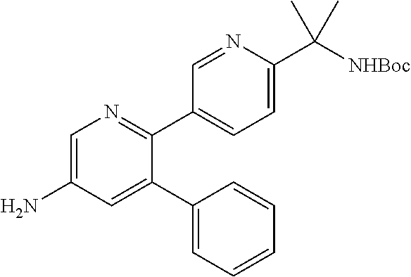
C1=C(N)C=C(C2=CC=CC=C2)C(C2=CC=C(C([NHBoc])(C)C)N=C2)=N1
